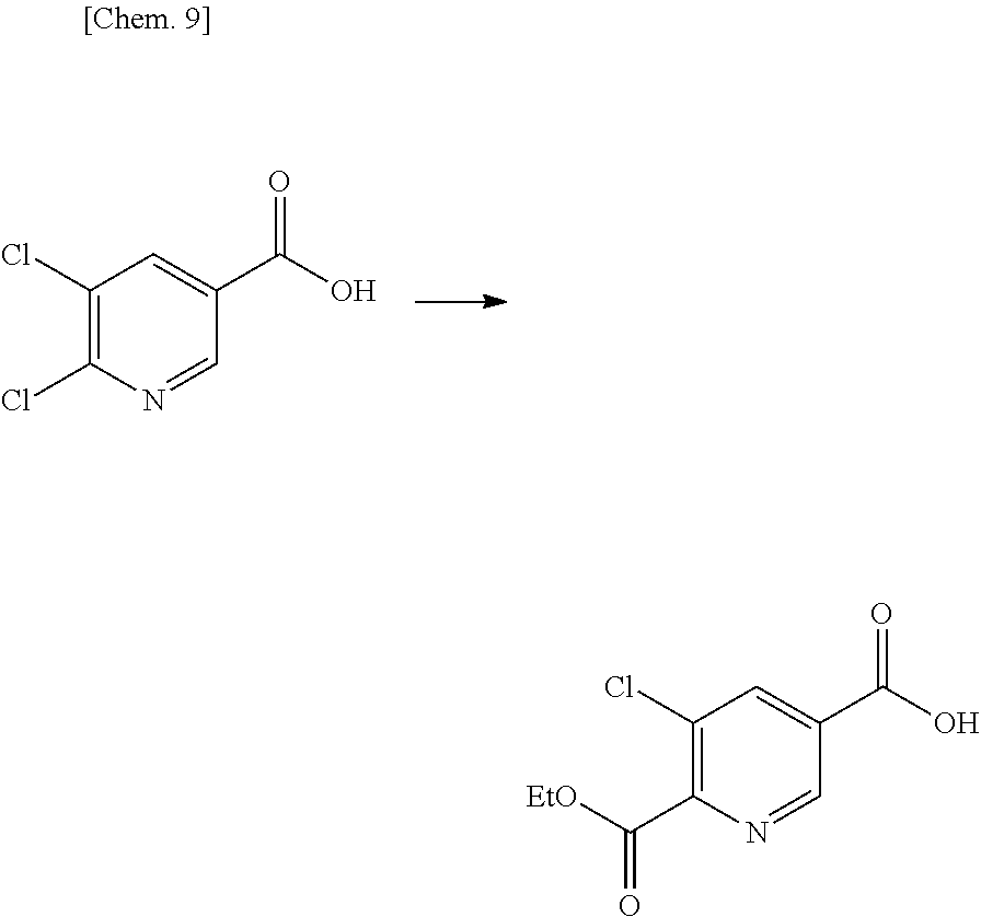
C1(Cl)=C(Cl)N=CC(C(=O)O)=C1.C1(Cl)=C(C(=O)[EtO])N=CC(C(=O)O)=C1
